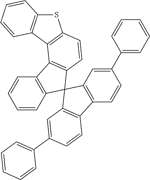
C1=CC(C2=CC3=C(C=C2)C2=C(C=C(C4=CC=CC=C4)C=C2)C32C3=C(C=CC=C3)C3=C2C=CC2=C3C3=C(S2)C=CC=C3)=CC=C1
